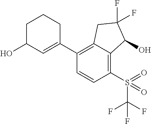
C1(S(=O)(C(F)(F)F)=O)=C2C(=C(C3=CC(O)CCC3)C=C1)CC(F)(F)C2O
